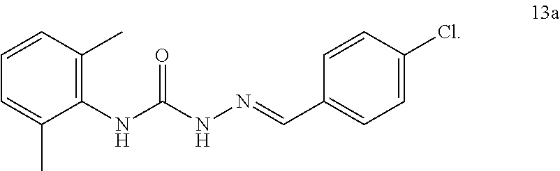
C1(C)=CC=CC(C)=C1NC(NN=CC1=CC=C(Cl)C=C1)=O
